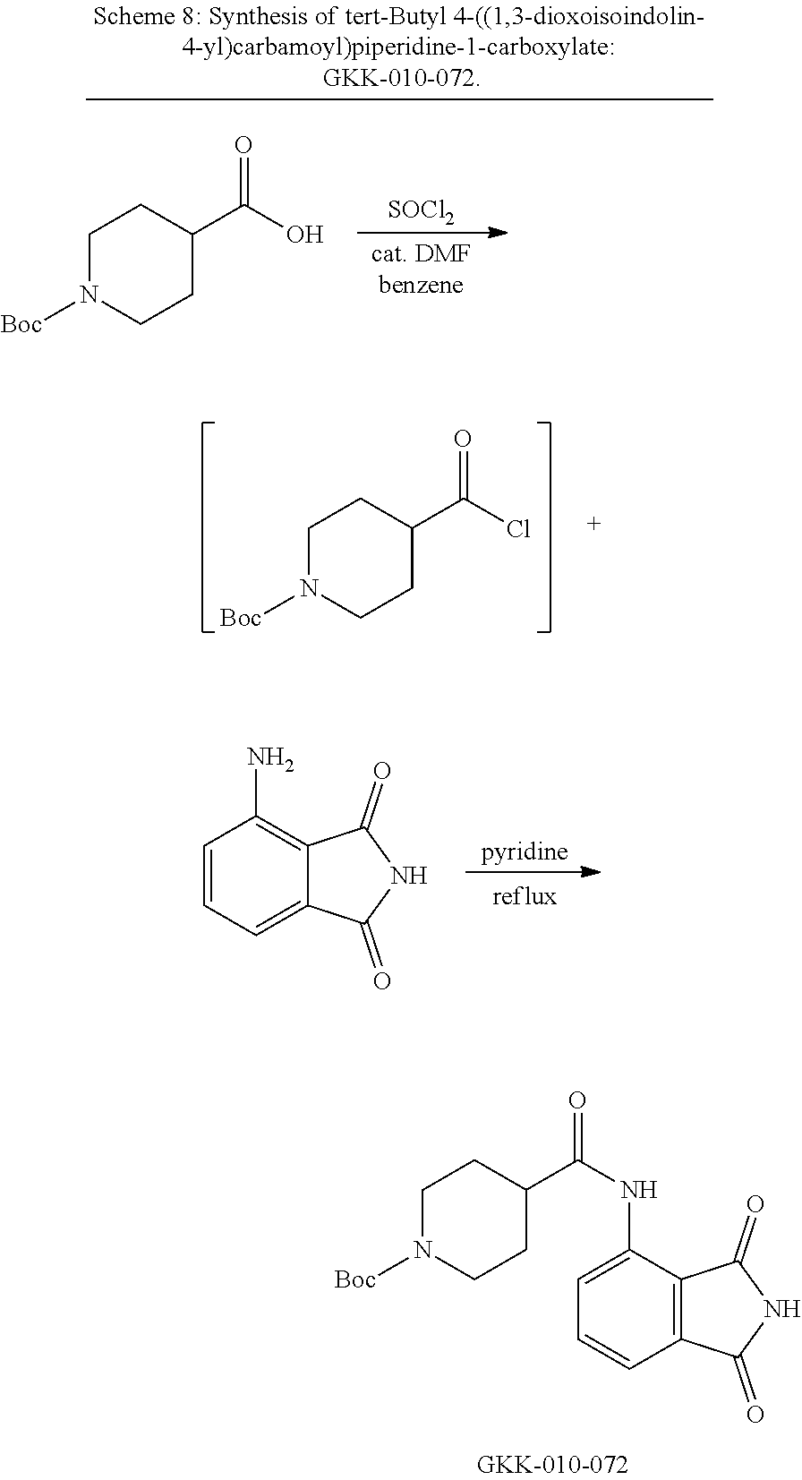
C1=C(NC(=O)C2CCN([Boc])CC2)C2=C(C=C1)C(=O)NC2=O.C1=CC=C2C(=C1N)C(=O)NC2=O.[SOCl2].C1N([Boc])CCC(C(O)=O)C1.C1N([Boc])CCC(C(Cl)=O)C1
